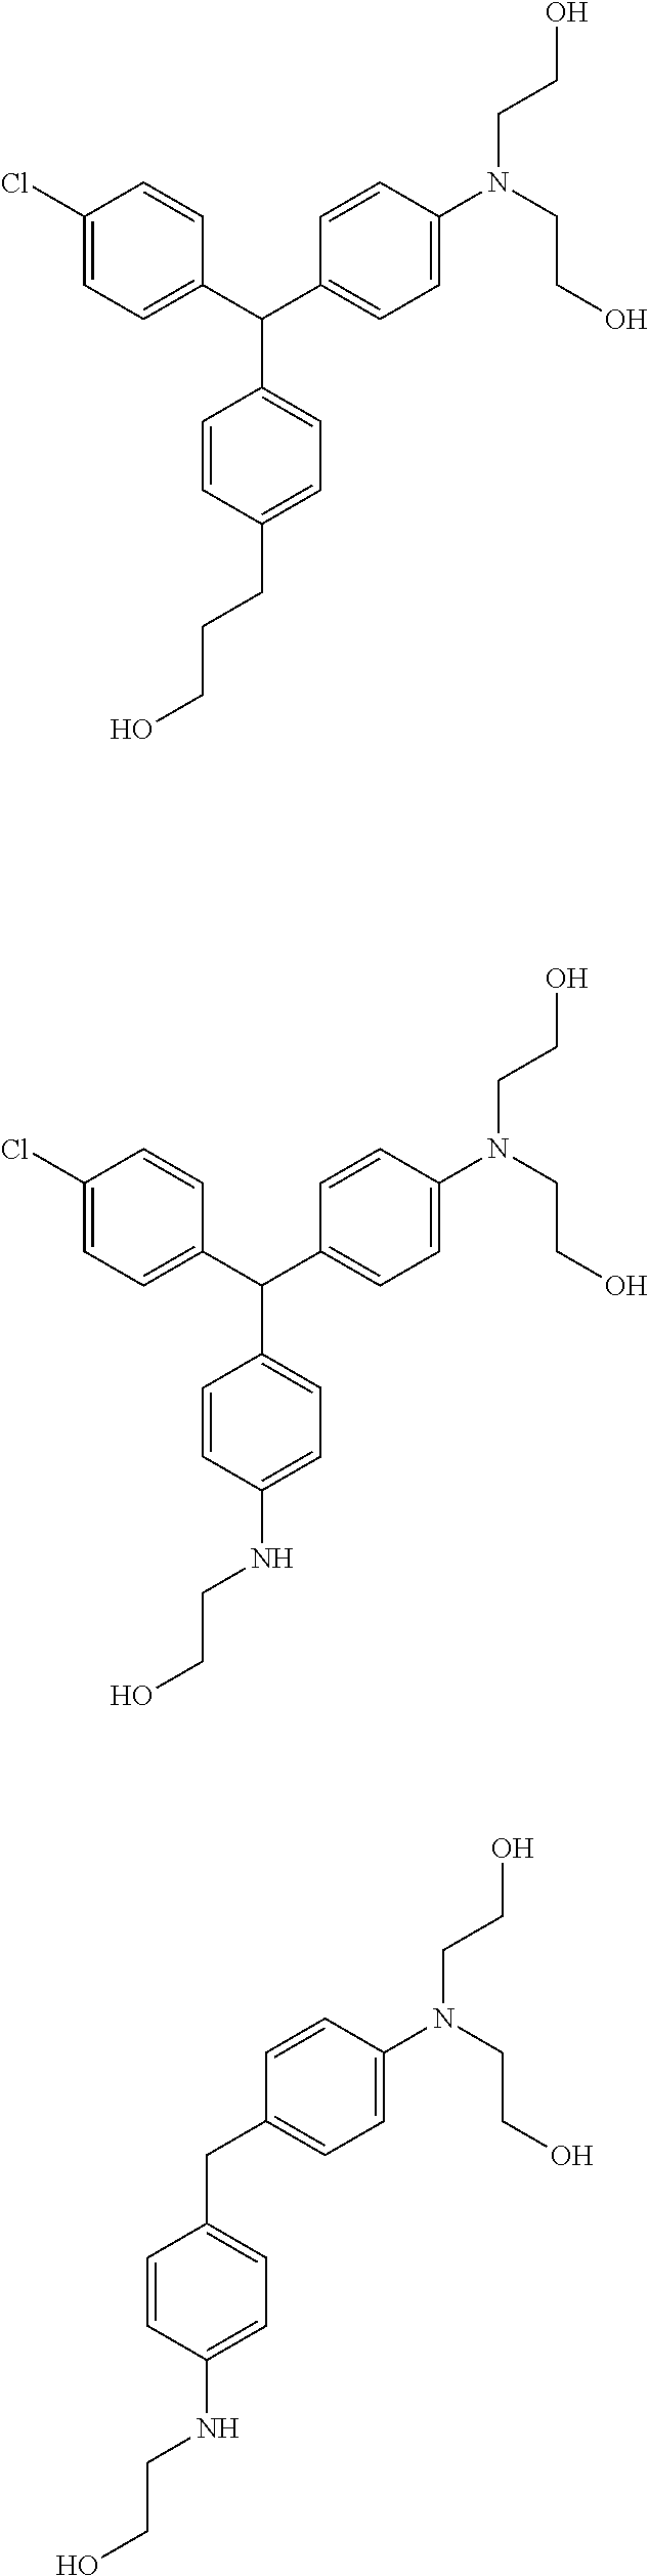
C1(Cl)=CC=C(C(C2=CC=C(N(CCO)CCO)C=C2)C2=CC=C(CCCO)C=C2)C=C1.C1(Cl)=CC=C(C(C2=CC=C(N(CCO)CCO)C=C2)C2=CC=C(NCCO)C=C2)C=C1.C(C1=CC=C(N(CCO)CCO)C=C1)C1=CC=C(NCCO)C=C1
